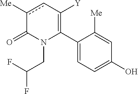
C1(C2=C([Y])cc([Me])C(=O)N2CC(F)F)=CC=C(O)C=C1[Me]
